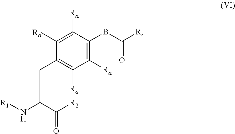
[R1]NC(C([R2])=O)CC1=C([Ra])C([Ra])=C(BC([R])=O)C([Ra])=C1[Ra]
